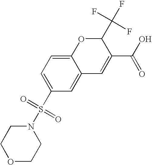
C12=CC=C(S(=O)(=O)N3CCOCC3)C=C1C=C(C(O)=O)C(C(F)(F)F)O2
